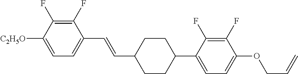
C1(F)=C(F)C([C2H5O])=CC=C1C=CC1CCC(C2=CC=C(OCC=C)C(F)=C2F)CC1
